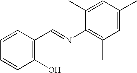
C1=CC=CC(O)=C1C=NC1=C(C)C=C(C)C=C1C
